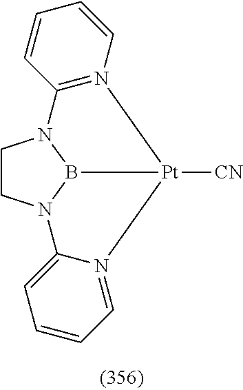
C1CN2B3N1C1=N([Pt]3([CN])N3=CC=CC=C23)C=CC=C1
